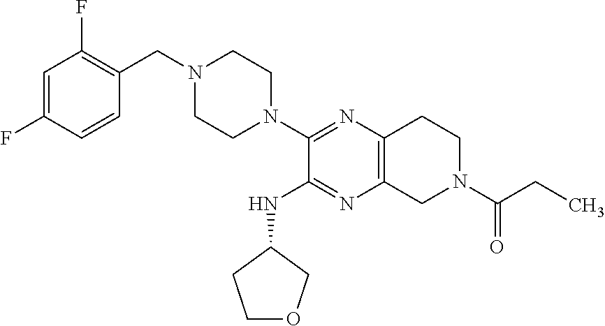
C1=C(F)C=CC(CN2CCN(C3=NC4=C(N=C3NC3CCOC3)CN(C(=O)CC)CC4)CC2)=C1F
